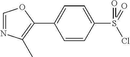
C1=CC(S(Cl)(=O)=O)=CC=C1C1=C(C)N=CO1
